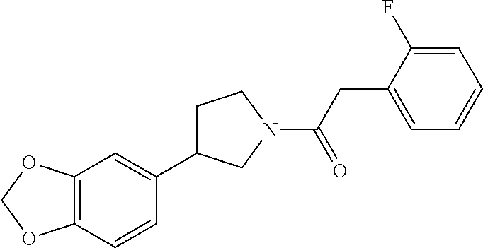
C12=C(C=CC(C3CCN(C(CC4=CC=CC=C4F)=O)C3)=C1)OCO2
